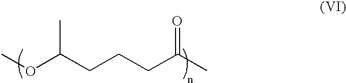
CC(CCCC(OC)C)=O
